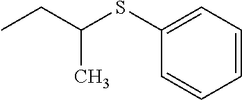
CCC(SC1=CC=CC=C1)C
